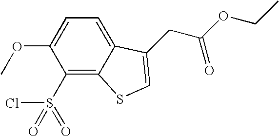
C1=C(OC)C(S(=O)(Cl)=O)=C2C(=C1)C(CC(OCC)=O)=CS2
